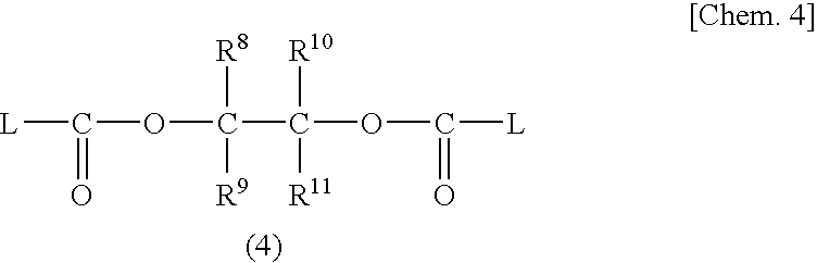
[L]C(OC(C(OC([L])=O)([R10])[R11])([R9])[R8])=O
